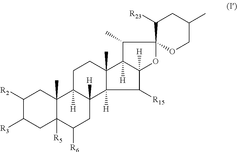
C1([R2])C([R3])CC2([R5])C(C)(C1)C1([H])C([H])(CC2[R6])C2([H])C(C)(CC1)C1([H])C([H])(C2[R15])OC2(C1C)OCC(C)CC2[R23]
